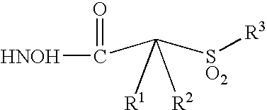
C(C([SO2][R3])([R1])[R2])(=O)[HNOH]
